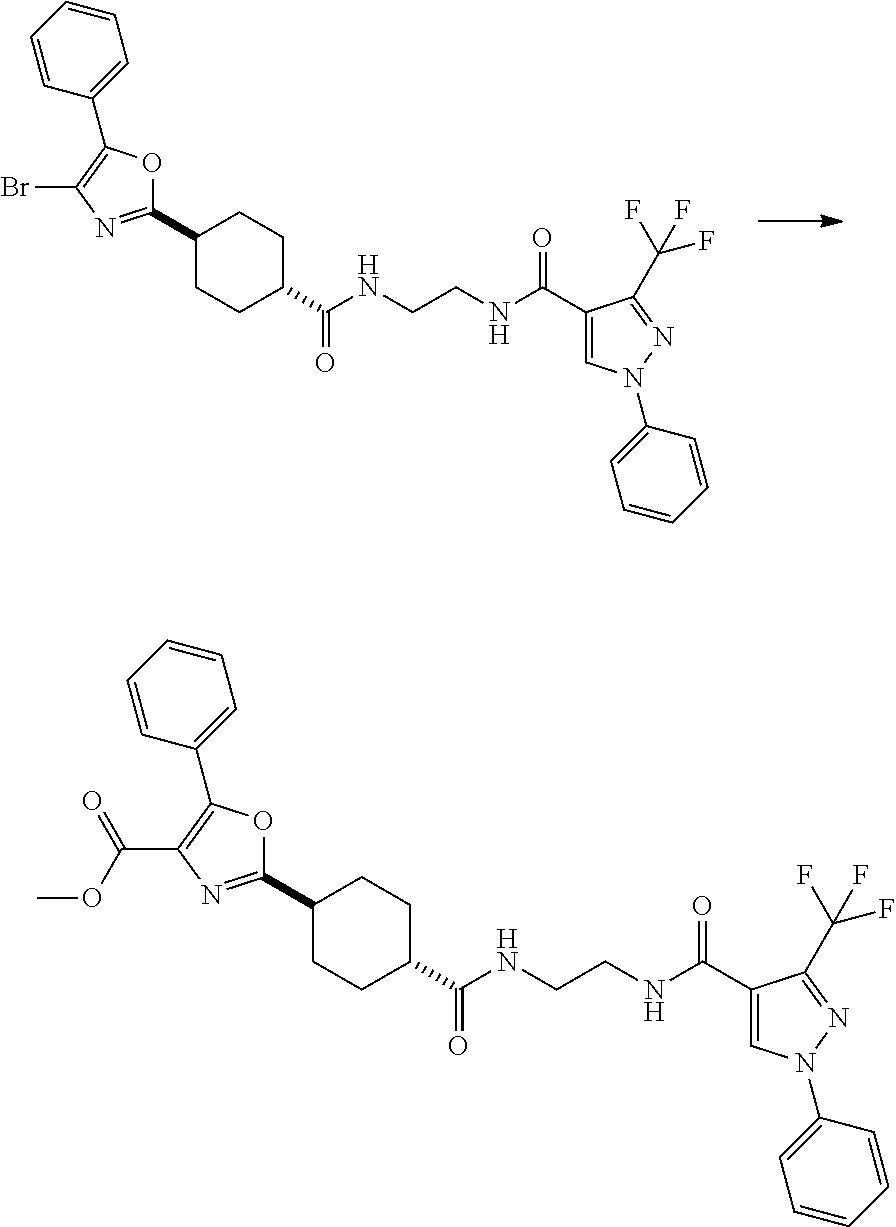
C1(C2=NC(Br)=C(C3=CC=CC=C3)O2)CCC(C(NCCNC(C2=CN(C3=CC=CC=C3)N=C2C(F)(F)F)=O)=O)CC1.C1(C2=NC(C(OC)=O)=C(C3=CC=CC=C3)O2)CCC(C(NCCNC(C2=CN(C3=CC=CC=C3)N=C2C(F)(F)F)=O)=O)CC1
